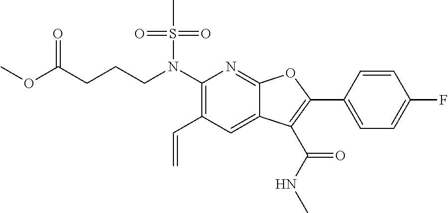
N(C1=C(C=C)C=C2C(=N1)OC(C1=CC=C(F)C=C1)=C2C(NC)=O)(S(C)(=O)=O)CCCC(OC)=O
